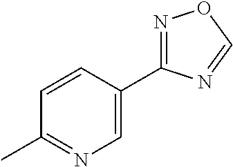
C1=CC(C2=NOC=N2)=CN=C1C
